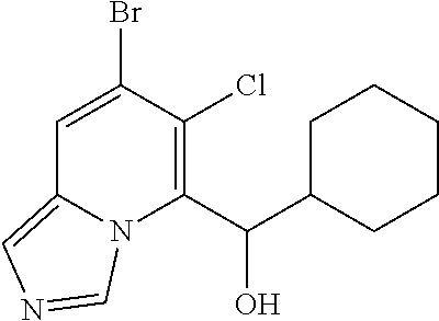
C1=C(Br)C(Cl)=C(C(C2CCCCC2)O)N2C1=CN=C2
